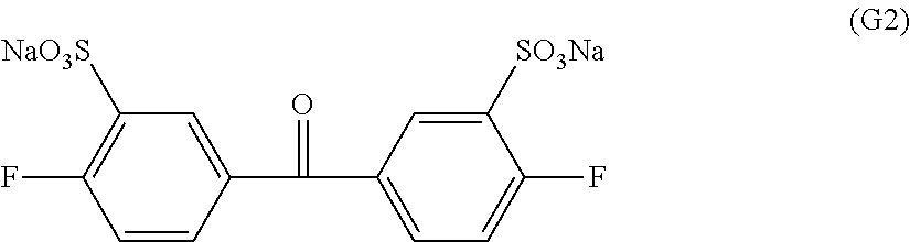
C1=C(C(=O)C2=CC=C(F)C([SO3Na])=C2)C=CC(F)=C1[NaO3S]
